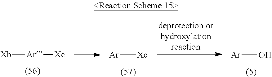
[Xb][Ar][Xc].[Ar][Xc].[Ar]O
